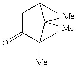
C1C(=O)C2([Me])CCC1C2([Me])[Me]
